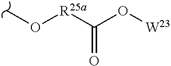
CO[R25a]C(O[W23])=O
